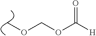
COCOC(=O)[H]
